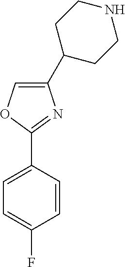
C1=C(C2CCNCC2)N=C(C2=CC=C(F)C=C2)O1
